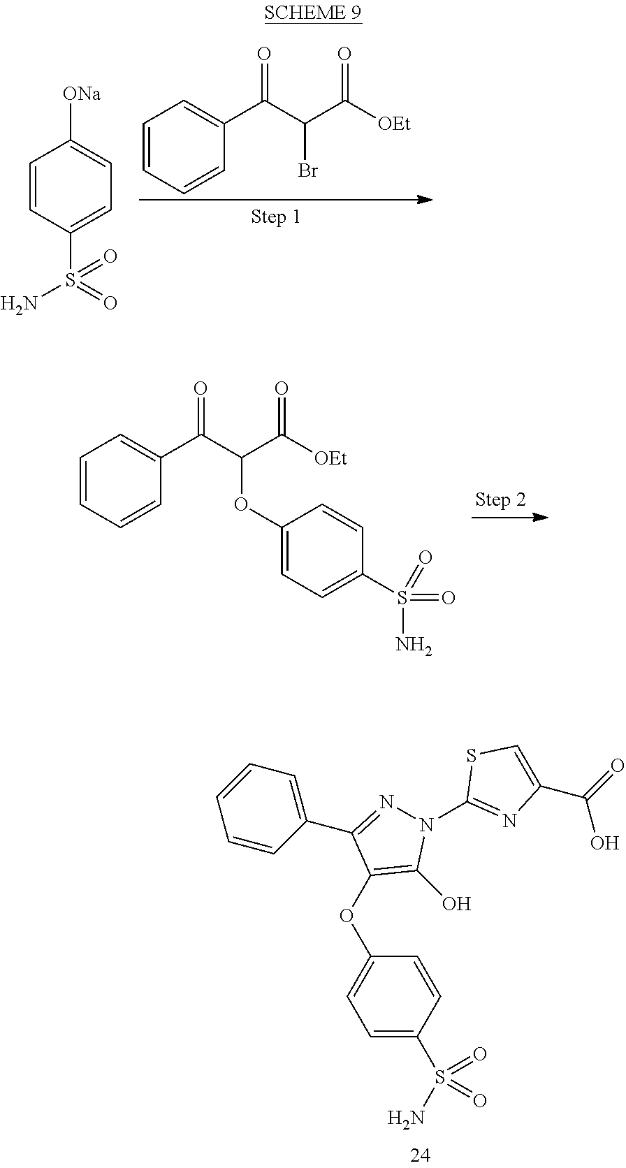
C1=CC=CC(C(C(C([OEt])=O)Br)=O)=C1.C1=CC(S(N)(=O)=O)=CC=C1[ONa].C1=CC=CC(C(C(C([OEt])=O)OC2=CC=C(S(=O)(=O)N)C=C2)=O)=C1.C1=C(S(N)(=O)=O)C=CC(OC2=C(O)N(C3=NC(C(=O)O)=CS3)N=C2C2=CC=CC=C2)=C1
